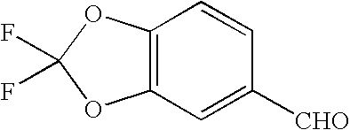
C12=C(C=C([CHO])C=C1)OC(F)(F)O2
